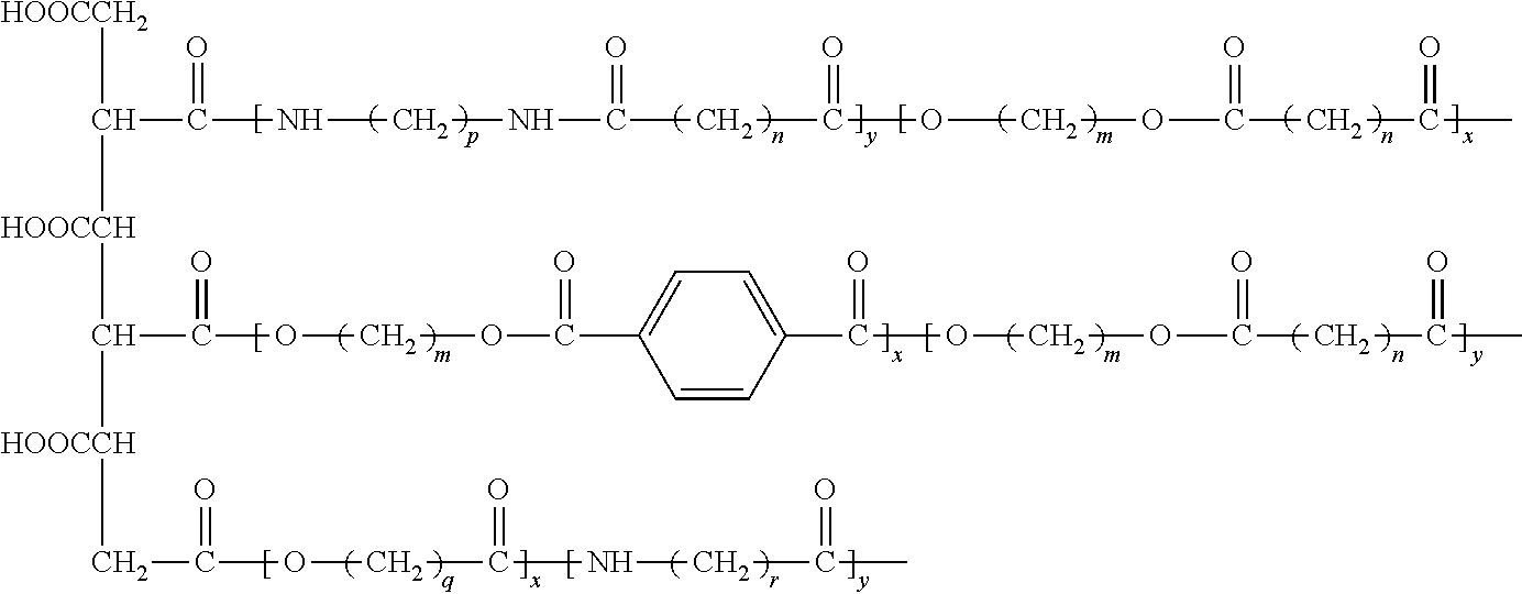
C(C(=O)NCNC(CC(OCOC(=O)CC(=O)C)=O)=O)([HOOCCH2])[HOOCCH]C([HOOCCH]CC(=O)OCC(=O)NCC(=O)C)C(=O)OCOC(=O)C1=CC=C(C(=O)OCOC(=O)CC(=O)C)C=C1
